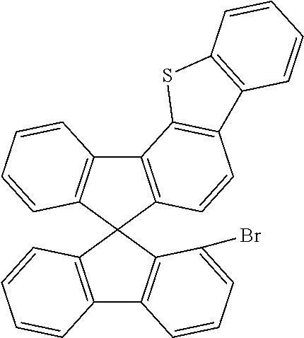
C12=C(C3(C4=C1C=CC=C4Br)C1=C(C4=C3C=CC=C4)C3=C(C=C1)C1=C(S3)C=CC=C1)C=CC=C2
